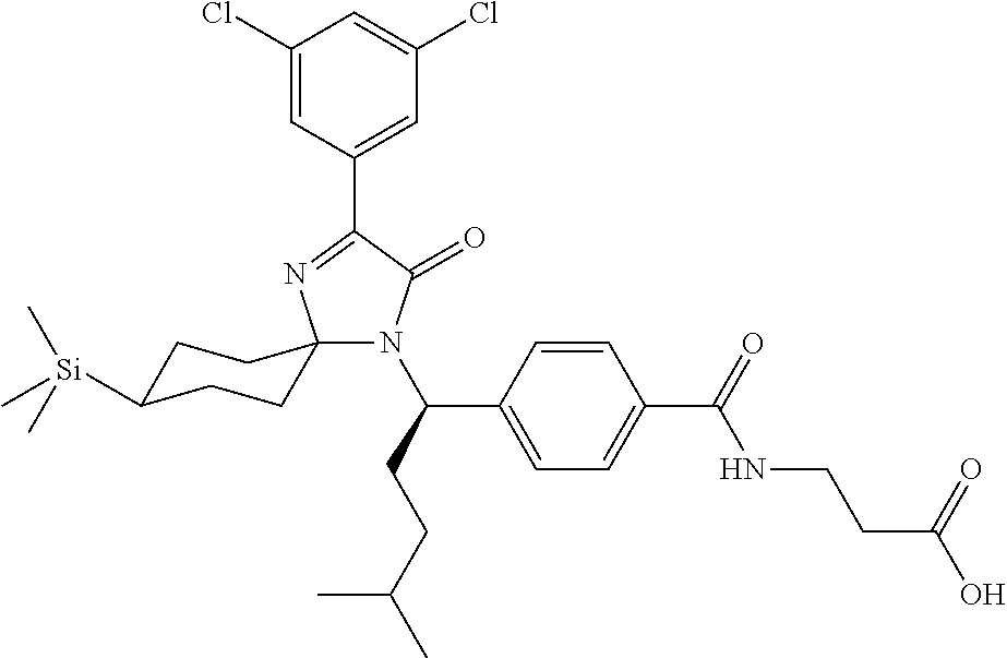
C1(Cl)=CC(C2=NC3(N(C(CCC(C)C)C4=CC=C(C(=O)NCCC(O)=O)C=C4)C2=O)CCC([Si](C)(C)C)CC3)=CC(Cl)=C1
